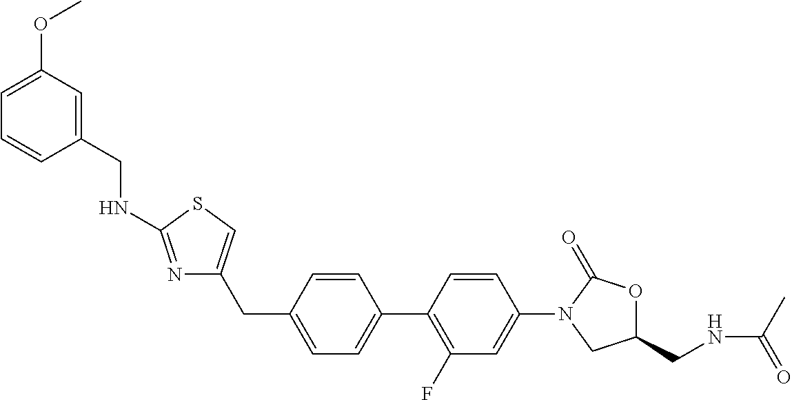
C1(CNC2=NC(CC3=CC=C(C4=C(F)C=C(N5CC(CNC(=O)C)OC5=O)C=C4)C=C3)=CS2)=CC(OC)=CC=C1
